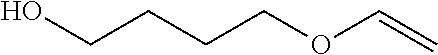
C(OC=C)CCCO
